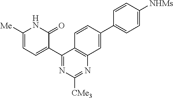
C1(C2=CC=C([Me])NC2=O)=NC([CMe3])=NC2=C1C=CC(C1=CC=C([NHMs])C=C1)=C2
